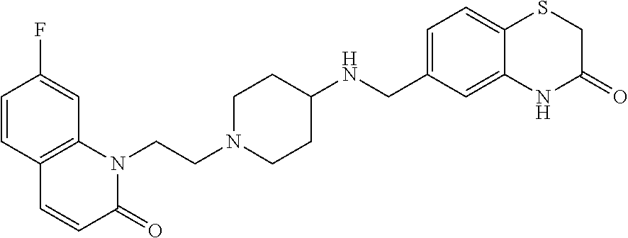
C1=CC2=C(C=C1F)N(CCN1CCC(NCC3=CC=C4C(=C3)NC(=O)CS4)CC1)C(=O)C=C2
